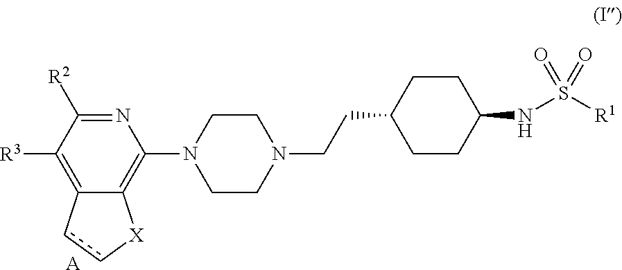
[A].N1=C([R2])C([R3])=C2C(=C1N1CCN(CCC3CCC(NS([R1])(=O)=O)CC3)CC1)[X]cc2
